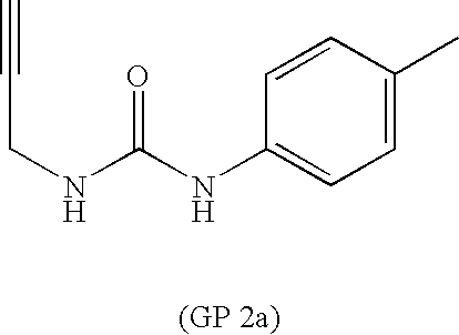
C#CCNC(NC1=CC=C(C)C=C1)=O
